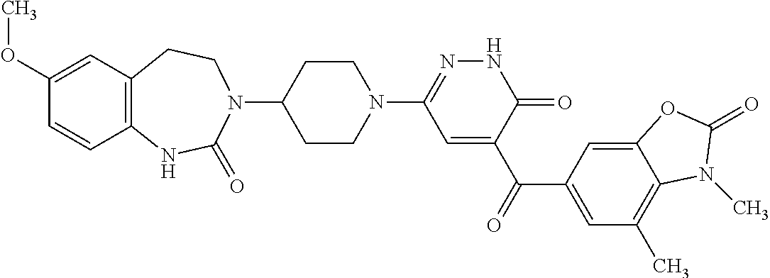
N1(C2=NNC(=O)C(C(=O)C3=CC(C)=C4C(=C3)OC(=O)N4C)=C2)CCC(N2CCC3=C(NC2=O)C=CC(OC)=C3)CC1
